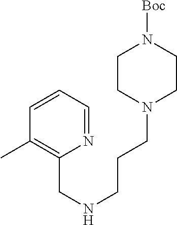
C1=CC(C)=C(CNCCCN2CCN([Boc])CC2)N=C1
